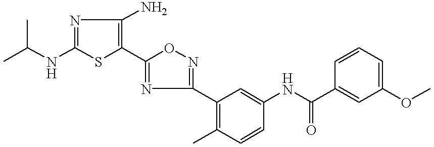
CC(NC1=NC(N)=C(C2=NC(C3=C(C)C=CC(NC(C4=CC(OC)=CC=C4)=O)=C3)=NO2)S1)C
